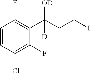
C1=CC(Cl)=C(F)C(C(CCI)([OD])[D])=C1F
